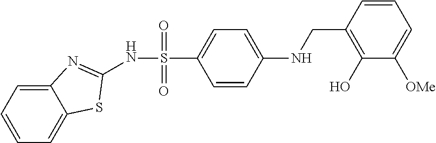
C12=CC=CC=C1SC(NS(=O)(=O)C1=CC=C(NCC3=C(O)C([OMe])=CC=C3)C=C1)=N2
